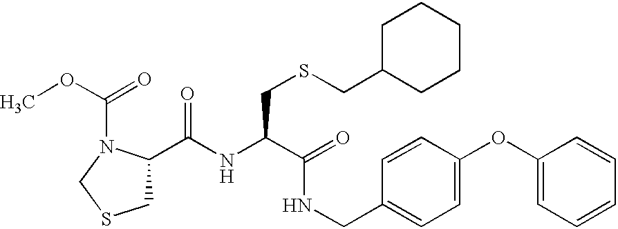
C(NC(C(=O)NCC1=CC=C(OC2=CC=CC=C2)C=C1)CSCC1CCCCC1)(=O)C1CSCN1C(=O)OC
